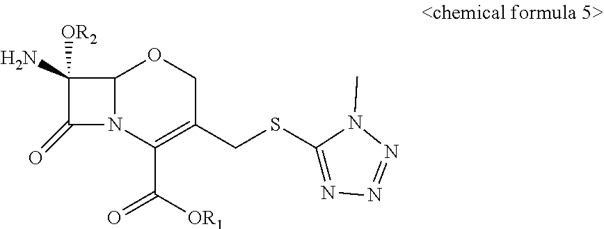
O1C2N(C(C([OR1])=O)=C(CSC3=NN=NN3C)C1)C(=O)C2(N)[OR2]
